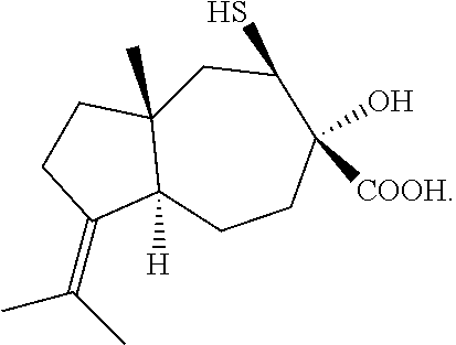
C1CC(=C(C)C)C2([H])C1(C)CC(S)C([COOH])(O)CC2
